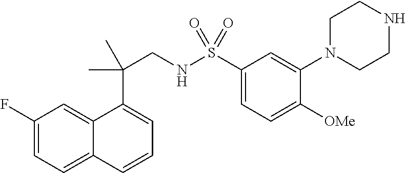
C1(F)=CC=C2C(=C1)C(C(CNS(C1=CC=C([OMe])C(N3CCNCC3)=C1)(=O)=O)(C)C)=CC=C2
